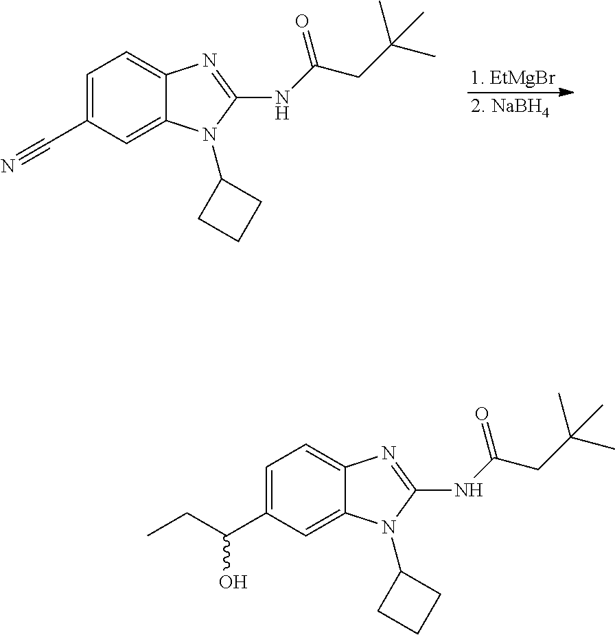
C1=C(C(O)CC)C=C2C(=C1)N=C(NC(CC(C)(C)C)=O)N2C1CCC1.C1=C(C#N)C=C2C(=C1)N=C(NC(CC(C)(C)C)=O)N2C1CCC1.[1. EtMgBr]
